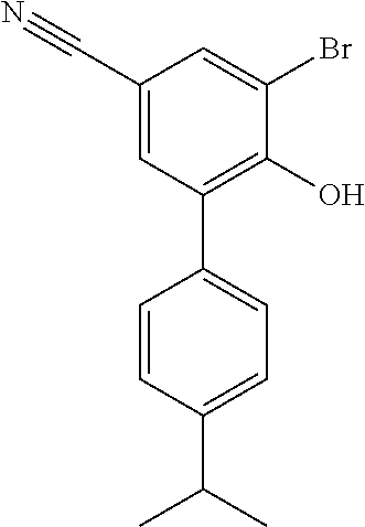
C1=C(C#N)C=C(Br)C(O)=C1C1=CC=C(C(C)C)C=C1
